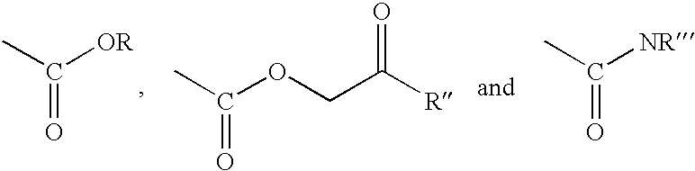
C([OR])(C)=O.C(OCC([R])=O)(C)=O.C([NR])(C)=O
